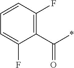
C1(C(*)=O)=C(F)C=CC=C1F
